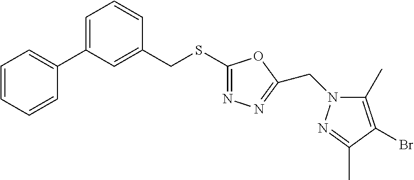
C1=C(C2=CC=CC=C2)C=C(CSC2=NN=C(CN3C(C)=C(Br)C(C)=N3)O2)C=C1
